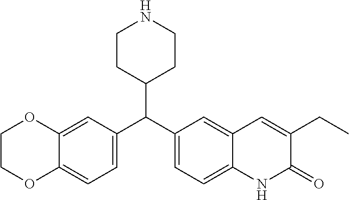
C1COC2=CC=C(C(C3=CC=C4C(=C3)C=C(CC)C(=O)N4)C3CCNCC3)C=C2O1
